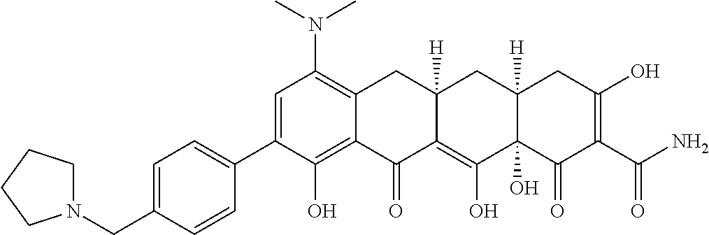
C1=C(C2=CC=C(CN3CCCC3)C=C2)C(O)=C2C(=C1N(C)C)CC1([H])C(=C(O)C3(O)C([H])(C1)CC(O)=C(C(N)=O)C3=O)C2=O
